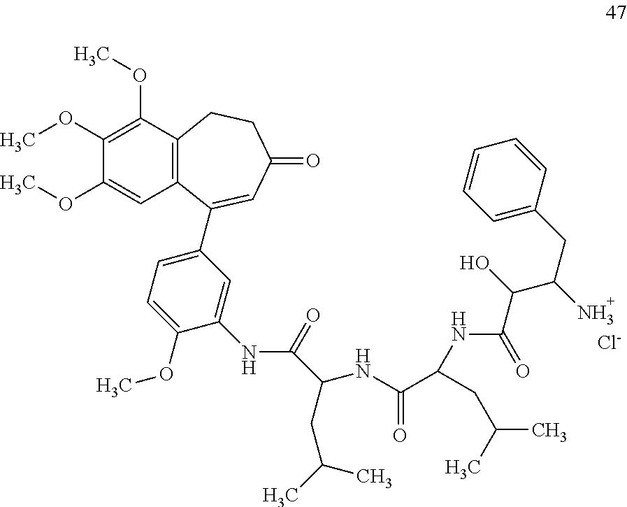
[Cl-].C1(OC)=C(OC)C2=C(C(C3=CC=C(OC)C(NC(=O)C(CC(C)C)NC(C(CC(C)C)NC(C(O)C(N)CC4=CC=CC=C4)=O)=O)=C3)=CC(=O)CC2)C=C1OC
